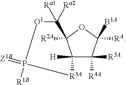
C12([H])C([R4A])([R5A])C([RA])([B1A])OC1([R2A])C([Ra1])([Ra2])[O1]P(=[Z1B])([R1B])[R3A]2
